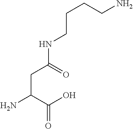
C(C(C(O)=O)N)C(NCCCCN)=O
